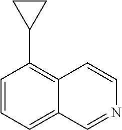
C1=CC=C2C(=C1C1CC1)C=CN=C2
